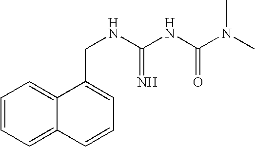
C1=CC=C2C(=C1)C(CNC(NC(N(C)C)=O)=N)=CC=C2
